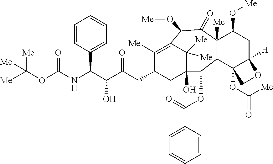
[Me]C([Me])(OC(NC(C(C(CC1CC2(O)C([Me])([Me])C(=C1[Me])C(O[Me])C(=O)C1([Me])C(C3(OC([Me])=O)C([H])(CC1O[Me])OC3)C2OC(=O)C1=CC=CC=C1)=O)O)C1=CC=CC=C1)=O)[Me]
